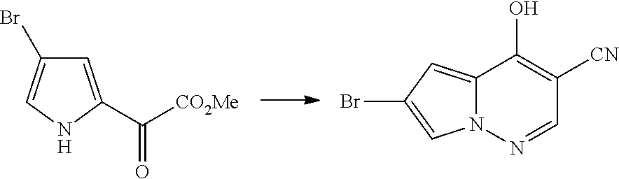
C1=C(C([CO2Me])=O)NC=C1Br.C12=CC(Br)=CN1N=CC([CN])=C2O
